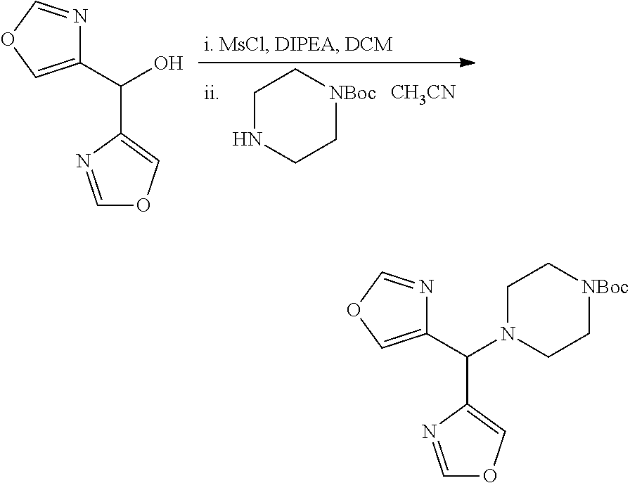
[CH3CN].C1[NBoc]CCNC1.C1(C(C2=COC=N2)O)=COC=N1.C1(C(C2=COC=N2)N2CC[NBoc]CC2)=COC=N1
